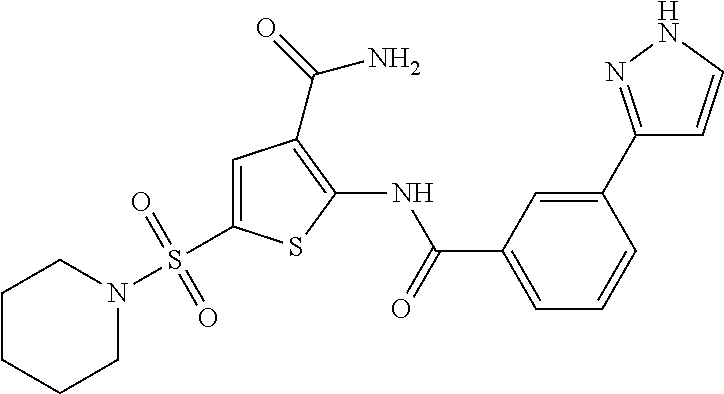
C1=C(S(N2CCCCC2)(=O)=O)SC(NC(=O)C2=CC=CC(C3=NNC=C3)=C2)=C1C(=O)N
